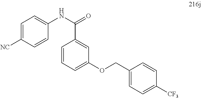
C1=C([NC])C=CC(NC(=O)C2=CC(OCC3=CC=C([CF3])C=C3)=CC=C2)=C1
